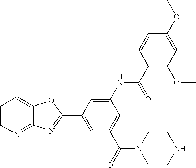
C1=CN=C2C(=C1)OC(C1=CC(C(=O)N3CCNCC3)=CC(NC(=O)C3=C(OC)C=C(OC)C=C3)=C1)=N2
